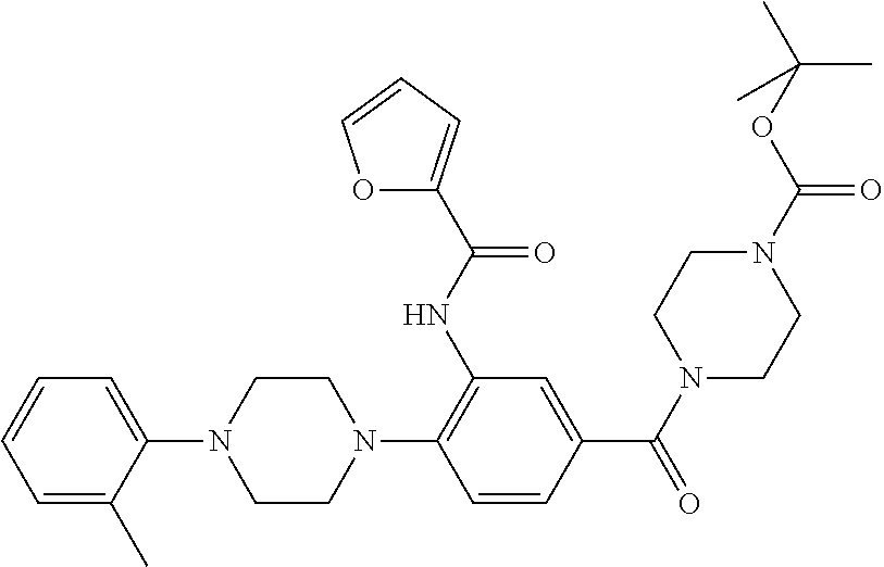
C1=C(C)C(N2CCN(C3=C(NC(=O)C4=CC=CO4)C=C(C(N4CCN(C(OC(C)(C)C)=O)CC4)=O)C=C3)CC2)=CC=C1
